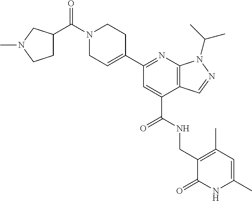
N1=C(C2=CCN(C(C3CCN(C)C3)=O)CC2)C=C(C(NCC2=C(C)C=C(C)NC2=O)=O)C2=C1N(C(C)C)N=C2
